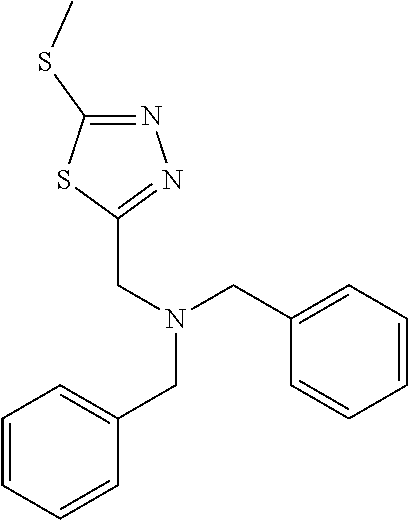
C1=CC=CC(CN(CC2=CC=CC=C2)CC2=NN=C(SC)S2)=C1
